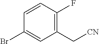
C1=CC(F)=C(C[CN])C=C1Br
